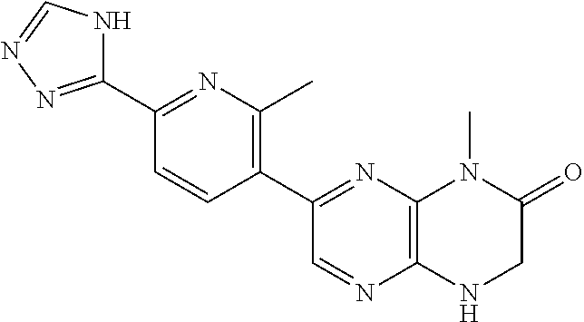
C1(C2=NC3=C(N=C2)NCC(=O)N3C)=C(C)N=C(C2=NN=CN2)C=C1
